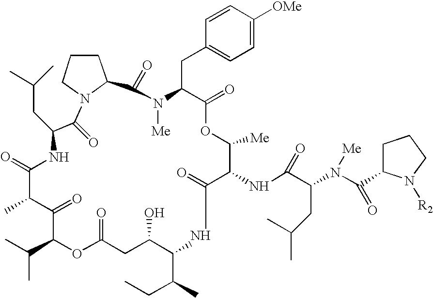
C1(=O)N2C(CCC2)C(=O)N([Me])C(CC2=CC=C([OMe])C=C2)C(=O)OC([Me])C(NC(C(N(C(=O)C2CCCN2[R2])[Me])CC(C)C)=O)C(=O)NC(C(C)CC)C(O)CC(=O)OC(C(C)C)C(=O)C(C)C(=O)NC1CC(C)C
